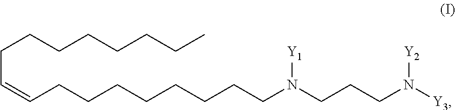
C(C=CCCCCCCCCN(CCCN([Y3])[Y2])[Y1])CCCCCCC
